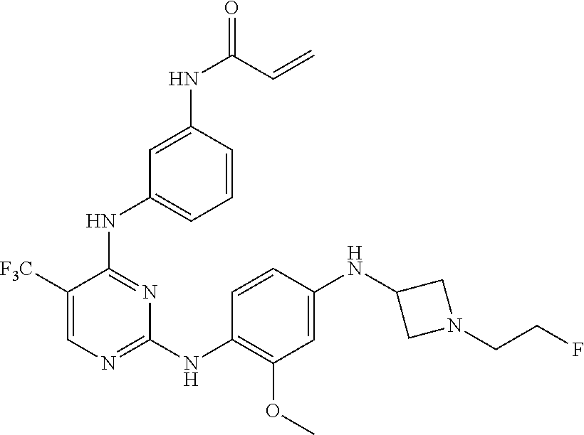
C1([F3C])=CN=C(NC2=C(OC)C=C(NC3CN(CCF)C3)C=C2)N=C1NC1=CC=CC(NC(C=C)=O)=C1
